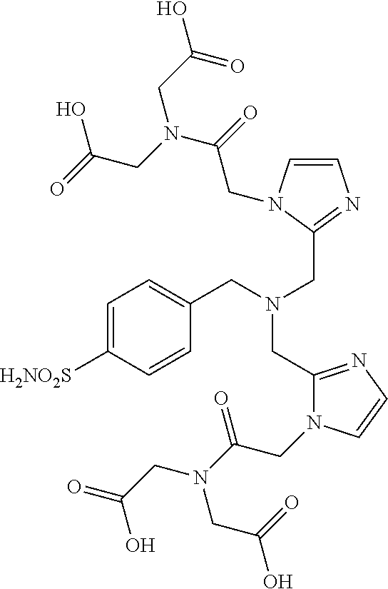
C(N(CC1=NC=CN1CC(=O)N(CC(=O)O)CC(O)=O)CC1=NC=CN1CC(N(CC(=O)O)CC(O)=O)=O)C1=CC=C([H2NO2S])C=C1
